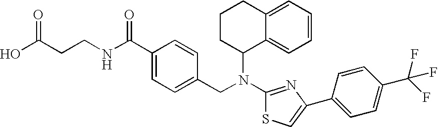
C(CCNC(C1=CC=C(CN(C2C3=CC=CC=C3CCC2)C2=NC(C3=CC=C(C(F)(F)F)C=C3)=CS2)C=C1)=O)(O)=O
